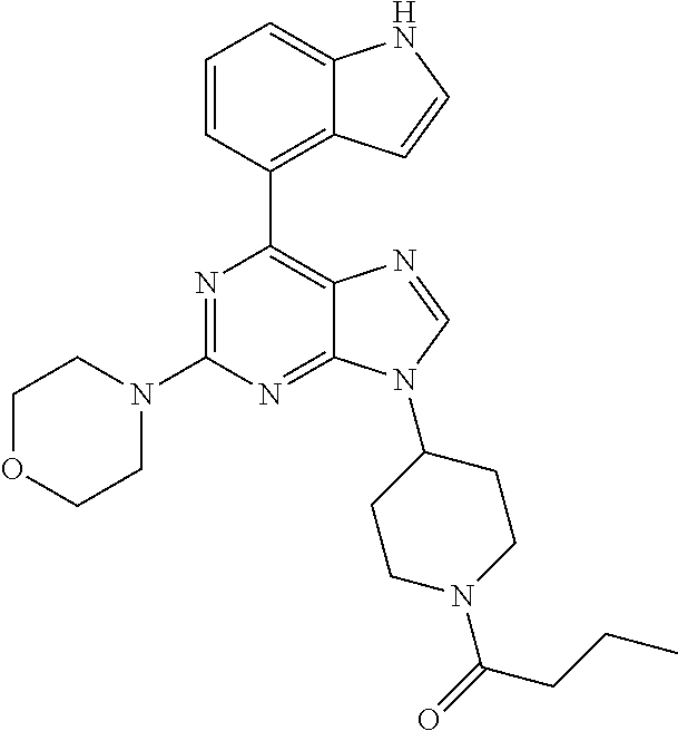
N1=C(N2CCOCC2)N=C2C(=C1C1=C3C(=CC=C1)NC=C3)N=CN2C1CCN(C(=O)CCC)CC1
